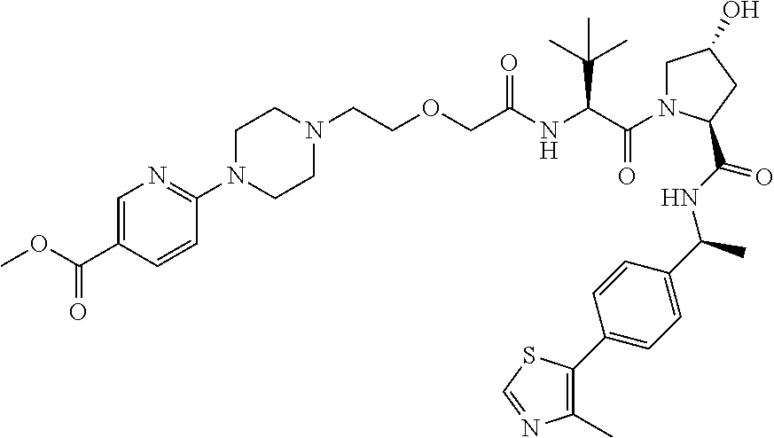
N1(CCOCC(NC(C(=O)N2CC(O)CC2C(=O)NC(C2=CC=C(C3=C(C)N=CS3)C=C2)C)C(C)(C)C)=O)CCN(C2=NC=C(C(OC)=O)C=C2)CC1
